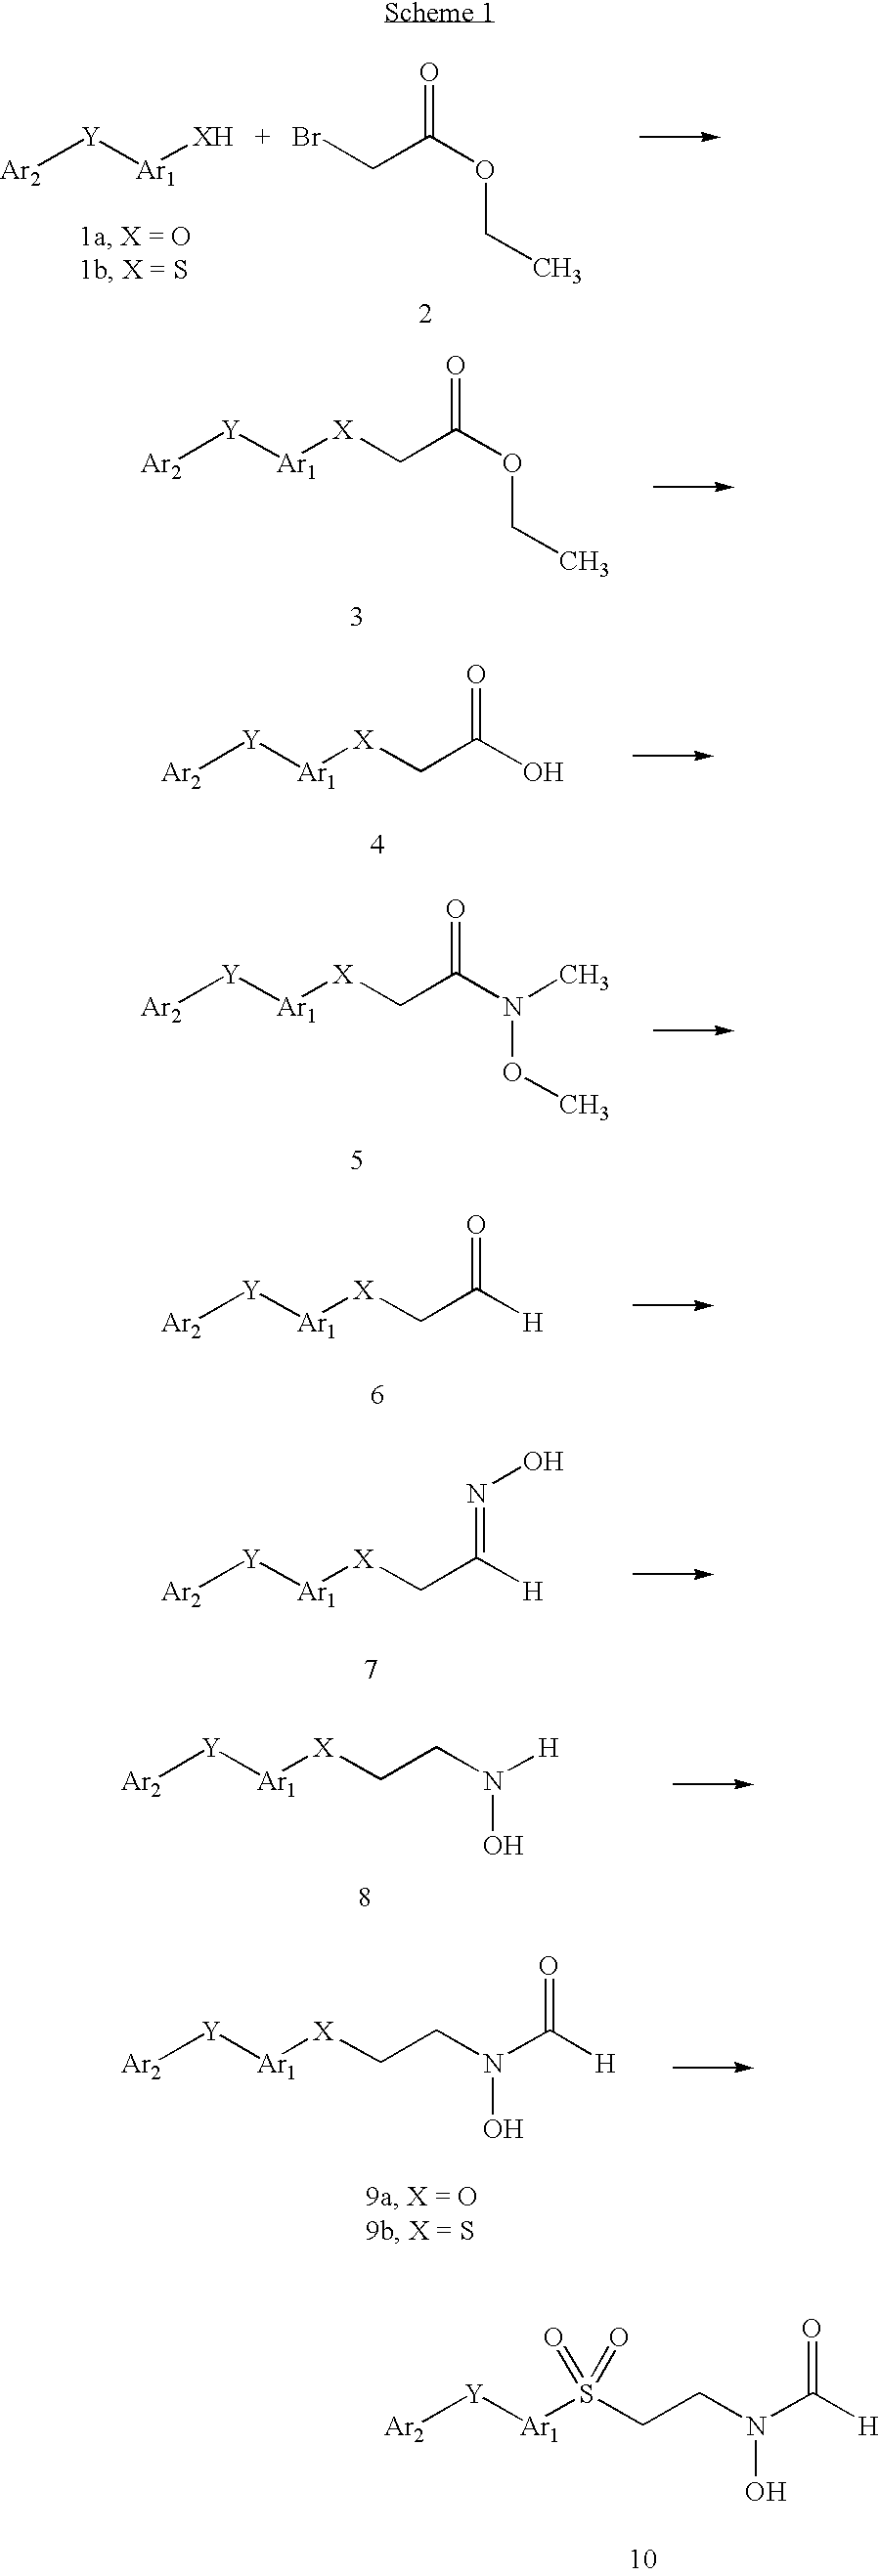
[Ar2][Y][Ar1][XH   +   Br]CC(OCC)=O.[Ar2][Y][Ar1][X]CC(OCC)=O.[Ar2][Y][Ar1][X]CC(O)=O.[Ar2][Y][Ar1][X]CC(N(OC)C)=O.[Ar2][Y][Ar1][X]CC([H])=O.[Ar2][Y][Ar1][X]CC([H])=NO.[Ar2][Y][Ar1][X]CCN([H])O.[Ar2][Y][Ar1][X]CCN(C([H])=O)O.[Ar2][Y][Ar1]S(CCN(C([H])=O)O)(=O)=O
